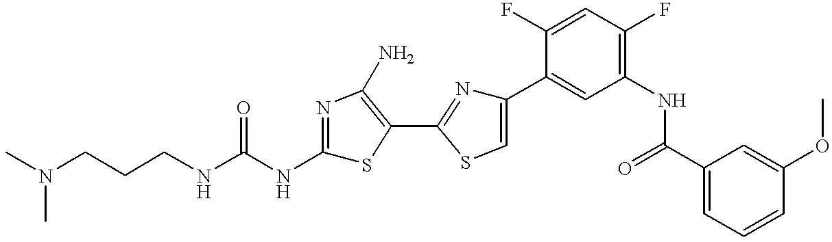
C(CNC(NC1=NC(N)=C(C2=NC(C3=CC(NC(C4=CC=CC(OC)=C4)=O)=C(F)C=C3F)=CS2)S1)=O)CN(C)C
